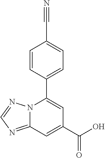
N12C(=NC=N1)C=C(C(O)=O)C=C2C1=CC=C(C#N)C=C1
